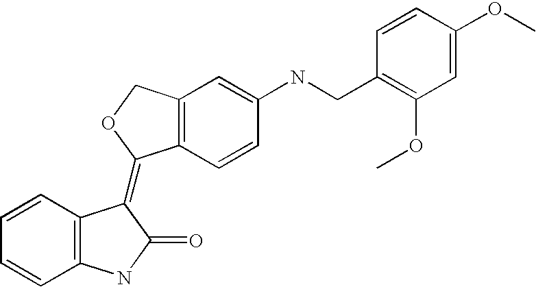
C12=C(C=CC(NCC3=C(OC)C=C(OC)C=C3)=C1)C(=C1C3=C(C=CC=C3)NC1=O)OC2
